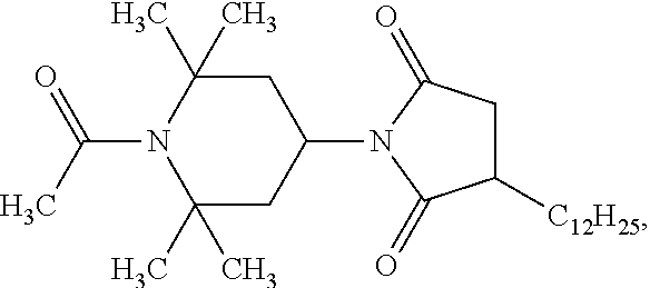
C1(C)(C)CC(N2C(=O)CC([C12H25])C2=O)CC(C)(C)N1C(C)=O
